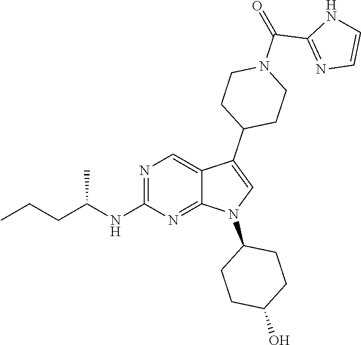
N1=C(NC(CCC)C)N=C2C(=C1)C(C1CCN(C(=O)C3=NC=CN3)CC1)=CN2C1CCC(O)CC1
